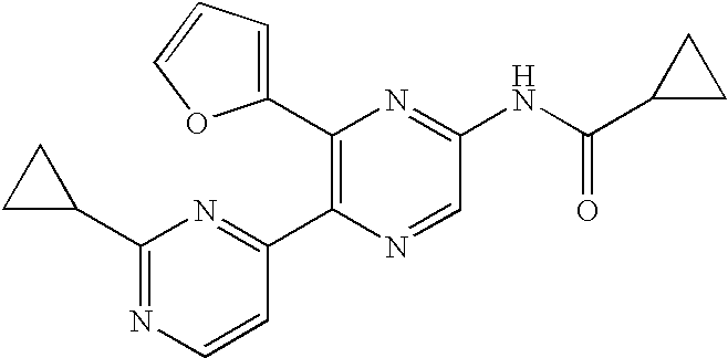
C1(C2CC2)=NC=CC(C2=C(C3=CC=CO3)N=C(NC(C3CC3)=O)C=N2)=N1
